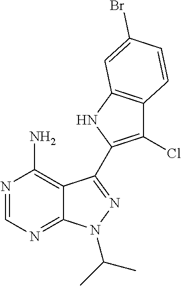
C12=C(N)N=CN=C1N(C(C)C)N=C2C1=C(Cl)C2=C(N1)C=C(Br)C=C2
